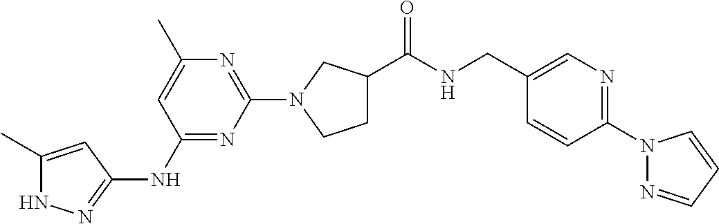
N1C(C)=CC(NC2=NC(N3CCC(C(NCC4=CN=C(N5N=CC=C5)C=C4)=O)C3)=NC(C)=C2)=N1
